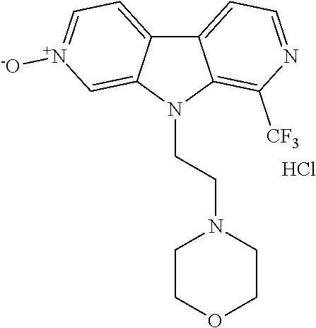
C12=CC=NC([CF3])=C1N(CCN1CCOCC1)C1=C[N+]([-O])=CC=C21.Cl
